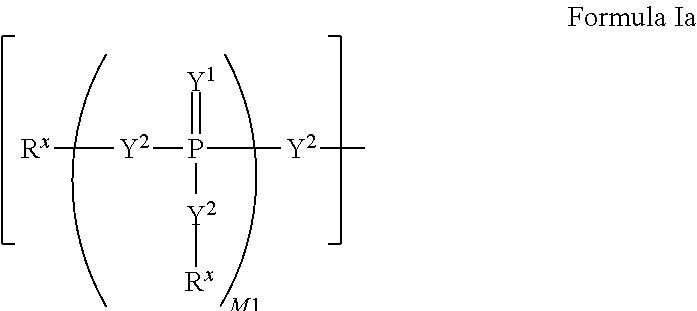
[Rx][Y2]P([Y2]C)(=[Y1])[Y2][Rx]
